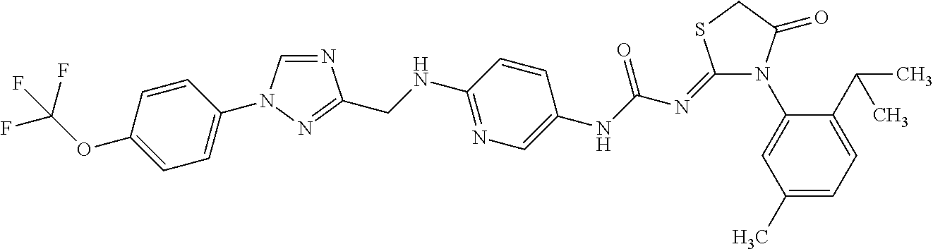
N1(C2=CC(C)=CC=C2C(C)C)C(=O)CSC1=NC(NC1=CN=C(NCC2=NN(C3=CC=C(OC(F)(F)F)C=C3)C=N2)C=C1)=O
